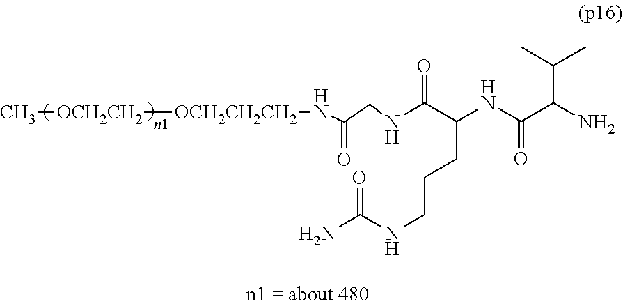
[OCH2CH2CH2]([OCH2CH2]C)NC(CNC(C(NC(C(N)C(C)C)=O)CCCNC(N)=O)=O)=O
